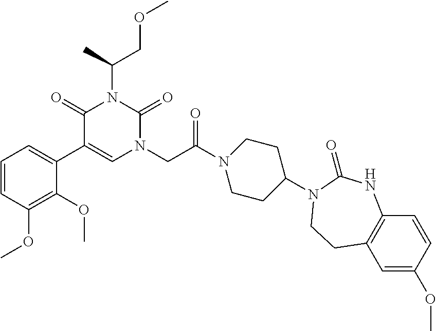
C1=CC(OC)=C(OC)C(C2=CN(CC(=O)N3CCC(N4C(=O)NC5=C(C=C(OC)C=C5)CC4)CC3)C(=O)N(C(C)COC)C2=O)=C1
